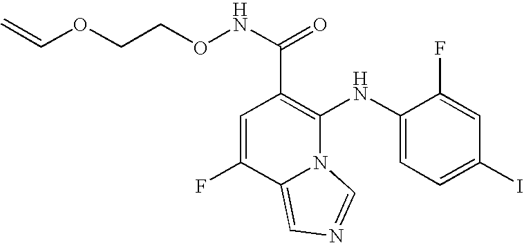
C1=C(F)C2=CN=CN2C(NC2=CC=C(I)C=C2F)=C1C(NOCCOC=C)=O
